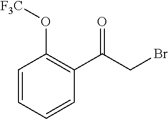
C1=CC=CC(O[F3C])=C1C(CBr)=O
